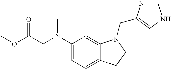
C1(N(CC(OC)=O)C)=CC=C2C(=C1)N(CC1=CNC=N1)CC2
